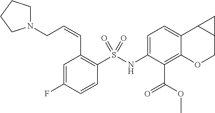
C1=C(F)C=CC(S(NC2=CC=C3C(=C2C(OC)=O)OCC2C3C2)(=O)=O)=C1C=CCN1CCCC1
